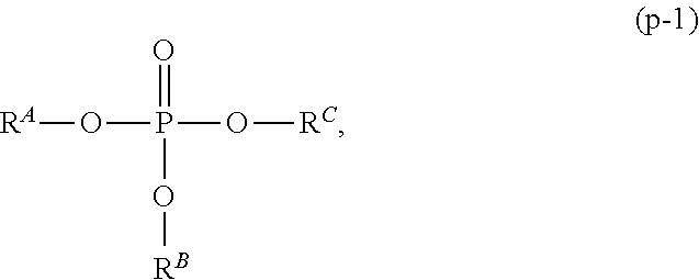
O=P(O[RB])(O[RC])O[RA]
